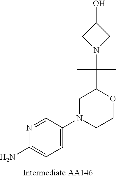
C1=C(N2CCOC(C(N3CC(O)C3)(C)C)C2)C=NC(N)=C1
